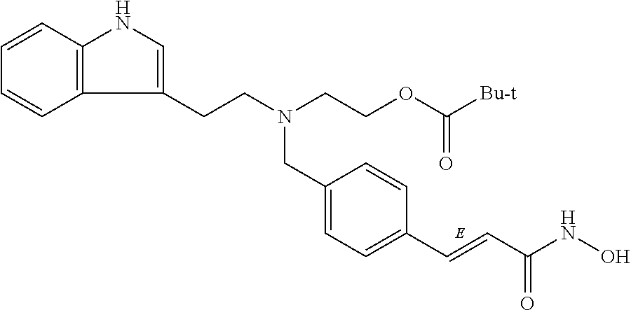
C12=C(C=CC=C1)NC=C2CCN(CC1=CC=C(C=CC(NO)=O)C=C1)CCOC([Bu-t])=O
